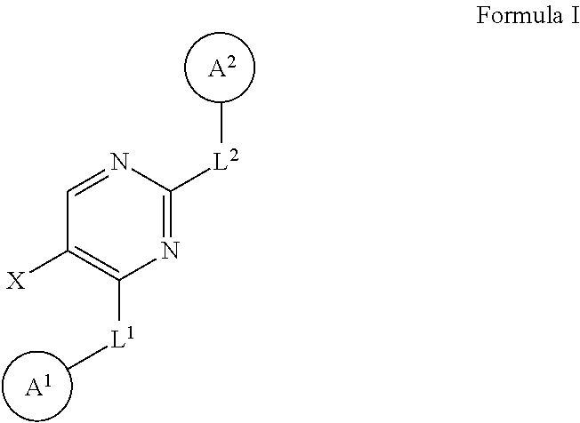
[A1].[A2].C1=NC([L2]C)=NC([L1]C)=C1[X]
